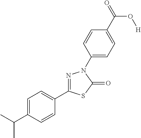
C1(C(C)C)=CC=C(C2=NN(C3=CC=C(C(=O)O[H])C=C3)C(=O)S2)C=C1
